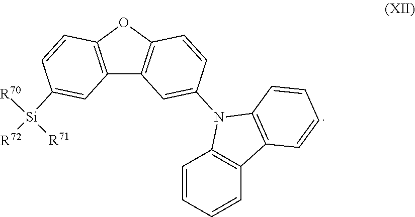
C12=C(OC3=C1C=C(N1C4=C(C=CC=C4)C4=C1C=CC=C4)C=C3)C=CC([Si]([R72])([R71])[R70])=C2
